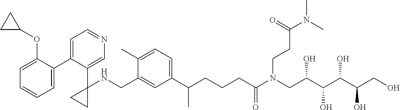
C1(C2=CC=NC=C2C2(NCC3=CC(C(CCCC(N(CC(C(C(C(CO)O)O)O)O)CCC(=O)N(C)C)=O)C)=CC=C3C)CC2)=CC=CC=C1OC1CC1
